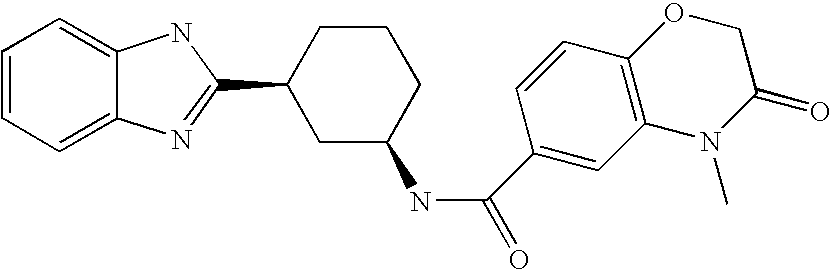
C1=CC=C2C(=C1)NC(C1CC(NC(C3=CC4=C(C=C3)OCC(=O)N4C)=O)CCC1)=N2
